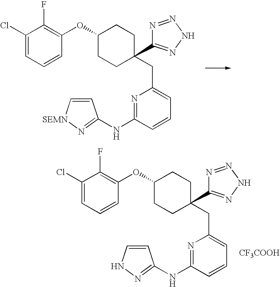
[CF3COOH].C(C1=CC=CC(NC2=NNC=C2)=N1)C1(C2=NNN=N2)CCC(OC2=C(F)C(Cl)=CC=C2)CC1.C(C1=CC=CC(NC2=N[SEMN]C=C2)=N1)C1(C2=NNN=N2)CCC(OC2=C(F)C(Cl)=CC=C2)CC1
